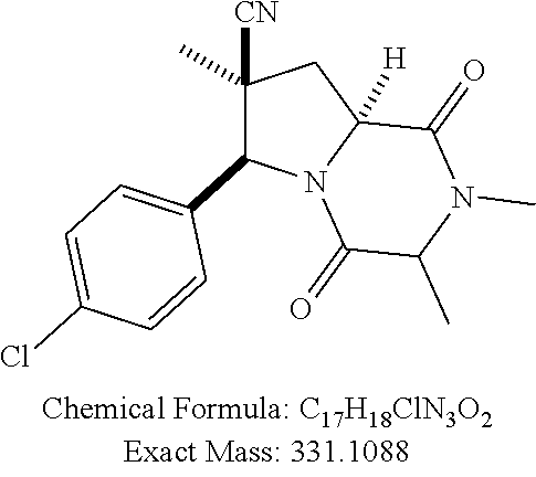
C1([CN])(C)CC2([H])N(C(=O)C(C)N(C)C2=O)C1C1=CC=C(Cl)C=C1
